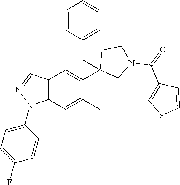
C12=C(C=C(C)C(C3(CC4=CC=CC=C4)CN(C(=O)C4=CSC=C4)CC3)=C1)N(C1=CC=C(F)C=C1)N=C2
